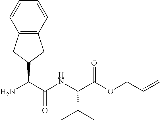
C12=C(C=CC=C1)CC(C(C(NC(C(OCC=C)=O)C(C)C)=O)N)C2
